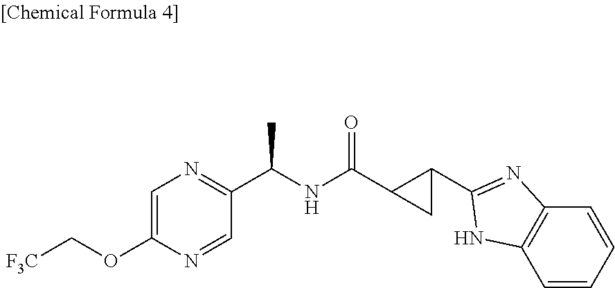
C1(C(NC(C2CC2C2=NC3=C(C=CC=C3)N2)=O)C)=NC=C(OC[F3C])N=C1
